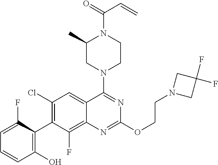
C1=C(F)C(C2=C(Cl)C=C3C(=C2F)N=C(OCCN2CC(F)(F)C2)N=C3N2CCN(C(=O)C=C)C(C)C2)=C(O)C=C1
